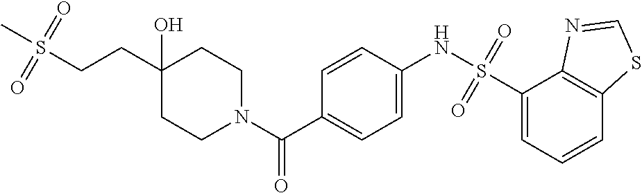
C1CN(C(C2=CC=C(NS(=O)(=O)C3=CC=CC4=C3N=CS4)C=C2)=O)CCC1(O)CCS(=O)(=O)C
